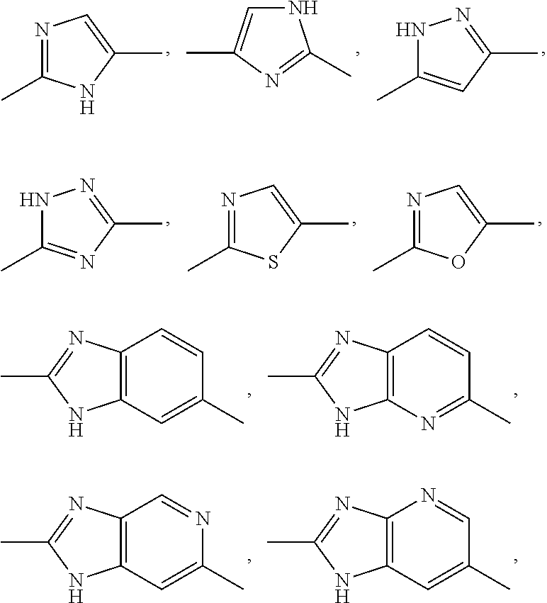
N1=C(C)NC(C)=C1.N1C(C)=CC(C)=N1.N1C=C(C)N=C1C.N1C(C)=NC(C)=N1.N1=C(C)SC(C)=C1.N1=C(C)OC(C)=C1.C12=C(C=C(C)C=C1)NC(C)=N2.C12=C(N=C(C)C=C1)NC(C)=N2.C12=C(C=C(C)N=C1)NC(C)=N2.C12=C(C=C(C)C=N1)NC(C)=N2
